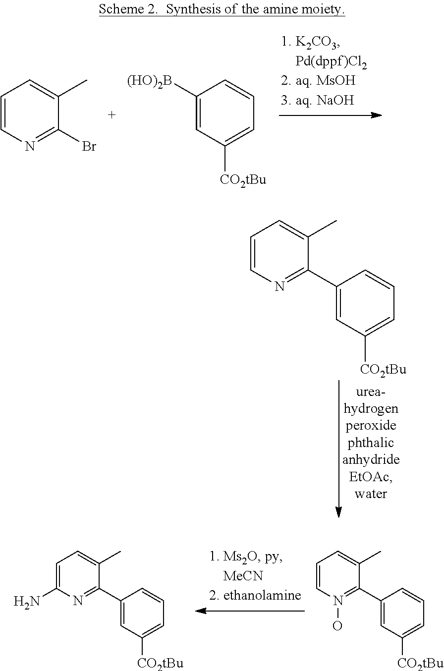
C1=C(N)N=C(C2=CC([CO2tBu])=CC=C2)C(C)=C1.C1=CN(O)=C(C2=CC([CO2tBu])=CC=C2)C(C)=C1.C1=CN=C(Br)C(C)=C1.C1=C([(HO)2B])C=CC=C1[CO2tBu].C1=CN=C(C2=CC([CO2tBu])=CC=C2)C(C)=C1
